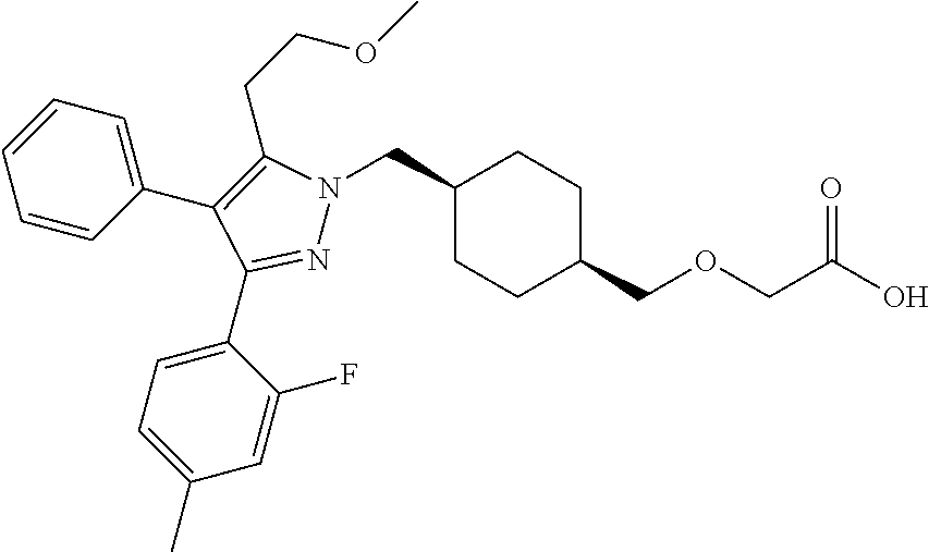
C1(CN2N=C(C3=CC=C(C)C=C3F)C(C3=CC=CC=C3)=C2CCOC)CCC(COCC(O)=O)CC1
